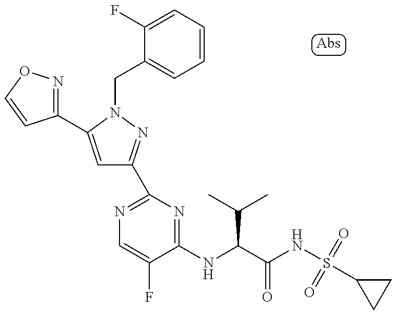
C1=C(C2=NOC=C2)N(CC2=CC=CC=C2F)N=C1C1=NC=C(F)C(NC(C(NS(C2CC2)(=O)=O)=O)C(C)C)=N1
